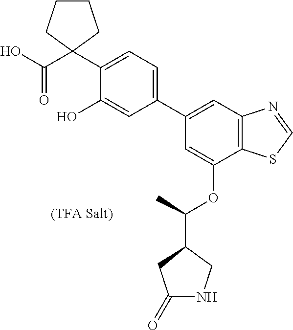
C1=C(OC(C2CC(=O)NC2)C)C2=C(C=C1C1=CC=C(C3(C(=O)O)CCCC3)C(O)=C1)N=CS2
